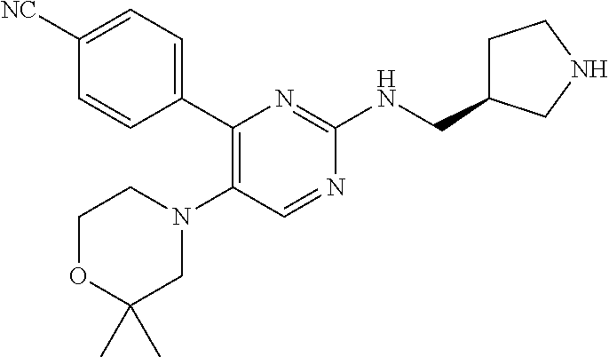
N1(C2=C(C3=CC=C([NC])C=C3)N=C(NCC3CCNC3)N=C2)CCOC(C)(C)C1
